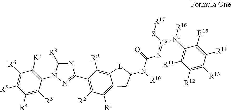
C1([R4])=C([R3])C(N2C([R8])=NC(C3=C([R2])C([R1])=C4C(=C3[R9])[L]C(N([R10])C(=O)N=[Cx](S[R17])[Nx](C3=C([R11])C([R12])=C([R13])C([R14])=C3[R15])[R16])C4)=N2)=C([R7])C([R6])=C1[R5]
